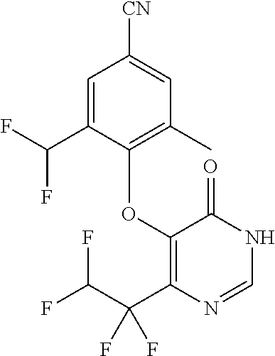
C1=C(C(F)F)C(OC2=C(C(C(F)F)(F)F)N=CNC2=O)=C(C)C=C1[CN]
